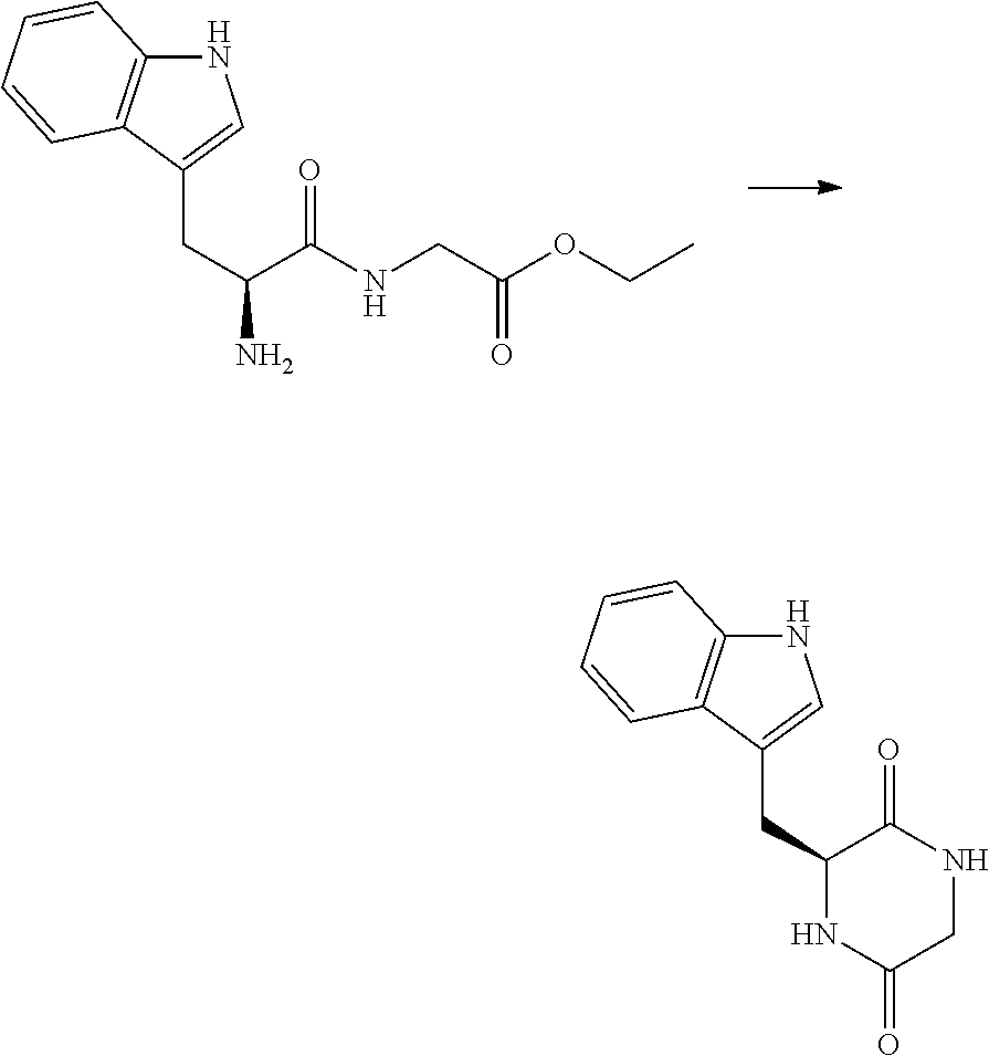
N1C2=C(C(CC(N)C(NCC(OCC)=O)=O)=C1)C=CC=C2.N1C2=C(C(CC3C(=O)NCC(=O)N3)=C1)C=CC=C2
